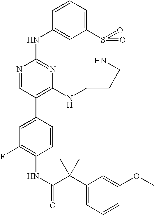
C12=CC=CC(=C1)NC1=NC(=C(C3=CC(F)=C(NC(=O)C(C4=CC=CC(OC)=C4)(C)C)C=C3)C=N1)NCCCNS2(=O)=O
